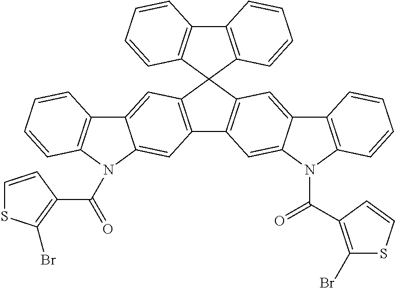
C12=C(C=CC=C1)C1(C3=C2C=CC=C3)C2=C(C3=C1C=C1C(=C3)N(C(C3=C(Br)SC=C3)=O)C3=C1C=CC=C3)C=C1C(=C2)C2=C(N1C(C1=C(Br)SC=C1)=O)C=CC=C2
